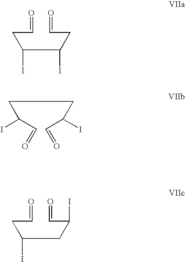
C(C(CC=O)I)(CC=O)I.C(C(C=O)I)CC(C=O)I.C(CC(C=O)I)(CC=O)I
